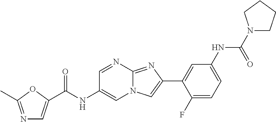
C1=NC2=NC(C3=CC(NC(N4CCCC4)=O)=CC=C3F)=CN2C=C1NC(=O)C1=CN=C(C)O1
